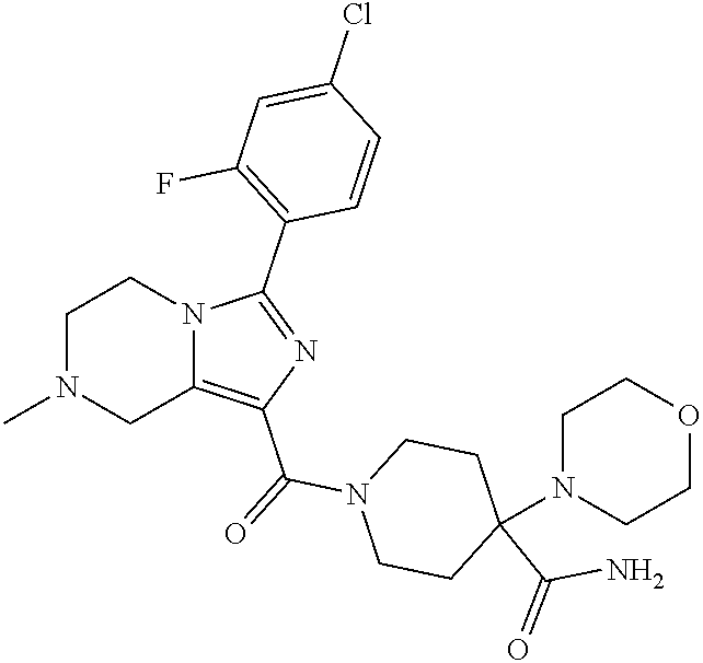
C1N(C)CC2=C(C(=O)N3CCC(N4CCOCC4)(C(=O)N)CC3)N=C(C3=C(F)C=C(Cl)C=C3)N2C1
